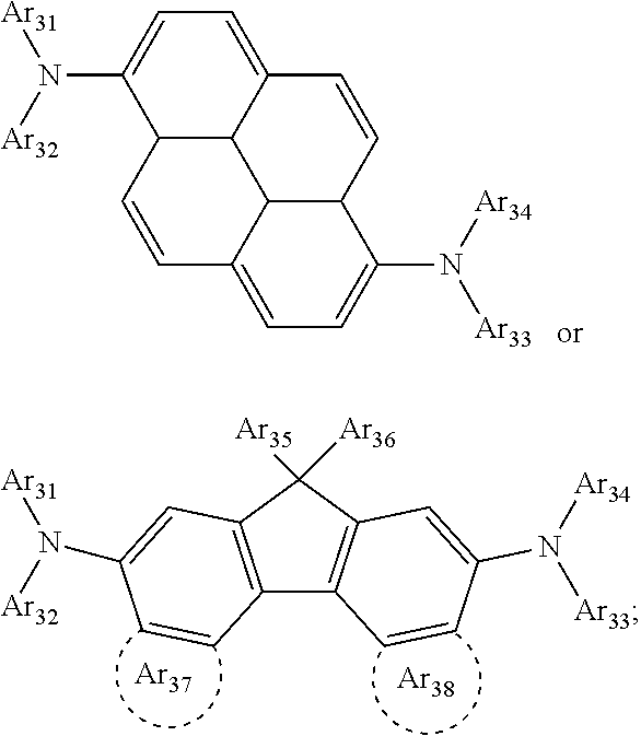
C12=C(C([Ar35])([Ar36])C3=C1C=CC(N([Ar34])[Ar33])=C3)C=C(N([Ar31])[Ar32])C=C2.[Ar37].[Ar38].C1(N([Ar31])[Ar32])=CC=C2C3C1C=CC1=CC=C(N([Ar34])[Ar33])C(C31)C=C2
